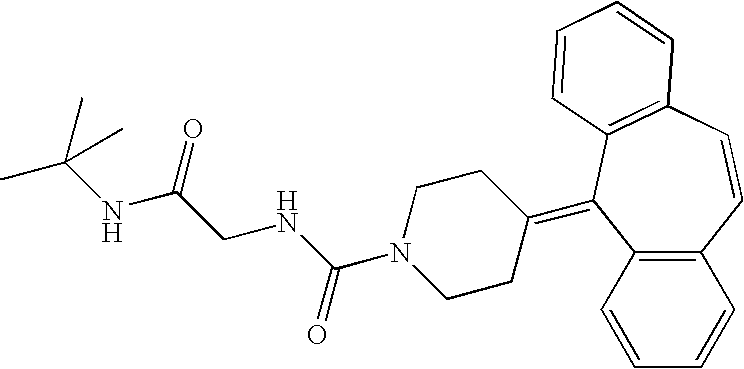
C12=C(C=CC=C1)C(=C1CCN(C(NCC(NC(C)(C)C)=O)=O)CC1)C1=C(C=C2)C=CC=C1
